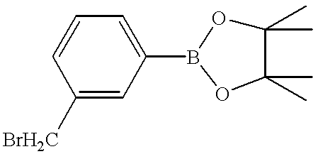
C1=CC([BrH2C])=CC(B2OC(C)(C)C(C)(C)O2)=C1
